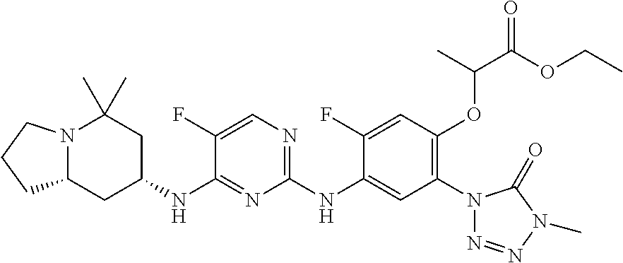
N12C(CC(NC3=NC(NC4=CC(N5N=NN(C)C5=O)=C(OC(C(=O)OCC)C)C=C4F)=NC=C3F)CC1(C)C)CCC2
